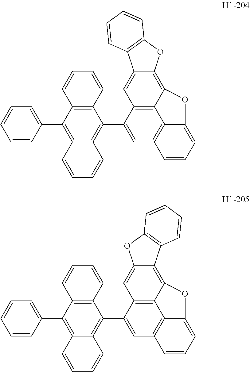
C1=C(C2=C3C(=C(C4=CC=CC=C4)C4=C2C=CC=C4)C=CC=C3)C2=C3C4=C1C=CC=C4OC3=C1C(=C2)C2=C(O1)C=CC=C2.C1=C(C2=C3C(=C(C4=CC=CC=C4)C4=C2C=CC=C4)C=CC=C3)C2=C3C4=C1C=CC=C4OC3=C1C(=C2)OC2=C1C=CC=C2
